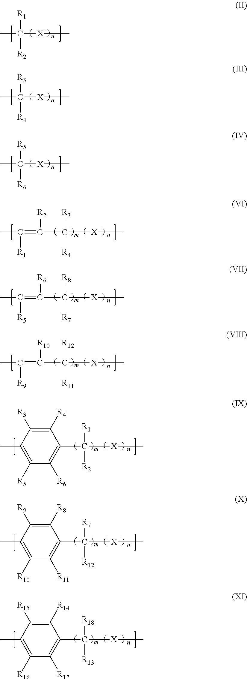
CC([X]C)([R1])[R2].CC([X]C)([R3])[R4].CC([X]C)([R5])[R6].CC(=C(C([X]C)([R3])[R4])[R2])[R1].CC(=C(C([X]C)([R8])[R7])[R6])[R5].CC(=C(C([X]C)([R12])[R11])[R10])[R9].C1(C([X]C)([R1])[R2])=C([R6])C([R5])=C(C)C([R3])=C1[R4].C1(C([X]C)([R7])[R12])=C([R11])C([R10])=C(C)C([R9])=C1[R8].C1(C([X]C)([R18])[R13])=C([R17])C([R16])=C(C)C([R15])=C1[R14]
